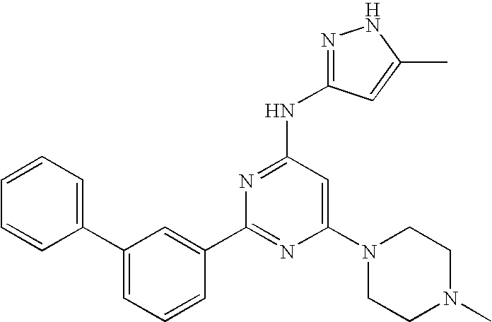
C1(C2=CC=CC(C3=NC(N4CCN(C)CC4)=CC(NC4=NNC(C)=C4)=N3)=C2)=CC=CC=C1
